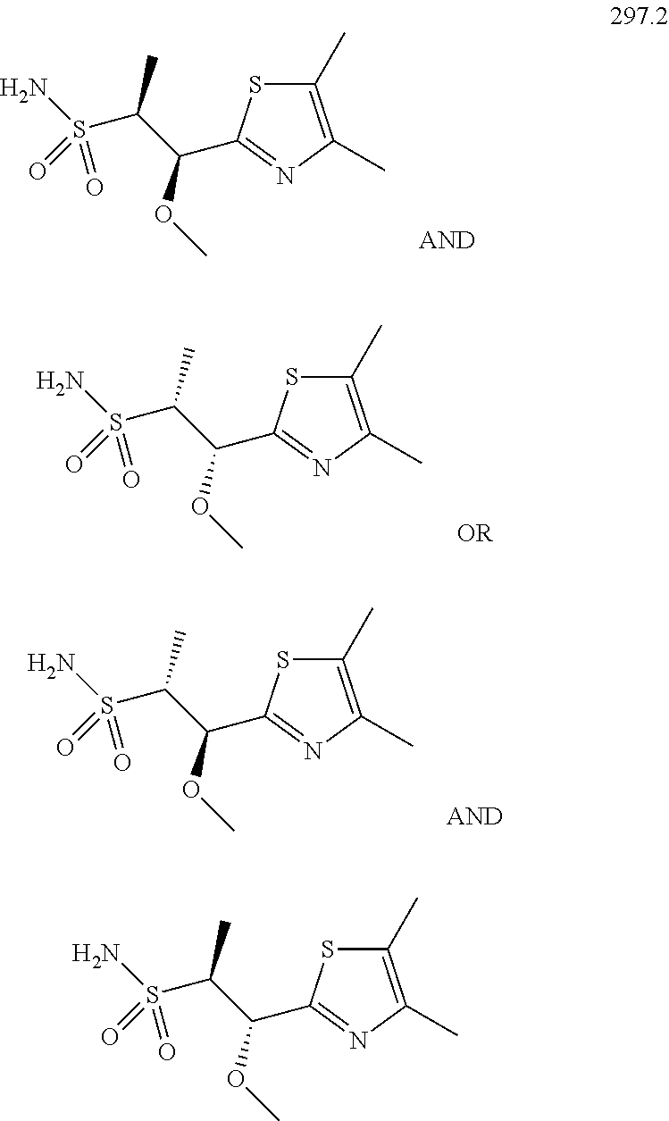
NS(C(C(OC)C1=NC(C)=C(C)S1)C)(=O)=O.NS(C(C(OC)C1=NC(C)=C(C)S1)C)(=O)=O.NS(C(C(OC)C1=NC(C)=C(C)S1)C)(=O)=O.NS(C(C(OC)C1=NC(C)=C(C)S1)C)(=O)=O
